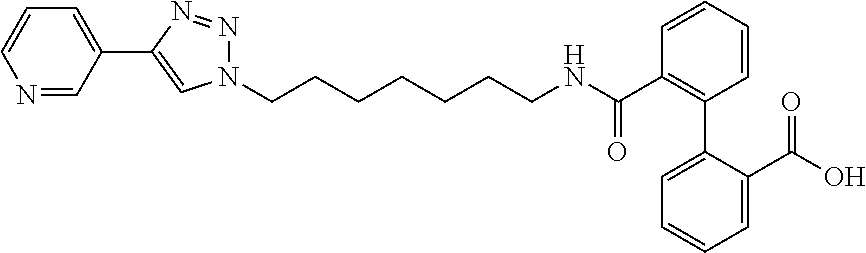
C1=CC=CC(C(NCCCCCCCN2N=NC(C3=CC=CN=C3)=C2)=O)=C1C1=CC=CC=C1C(O)=O
